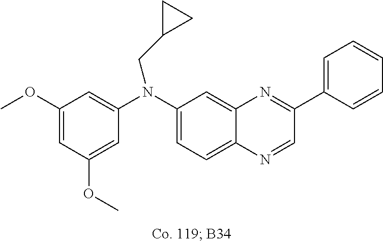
C1(OC)=CC(OC)=CC(N(C2=CC=C3C(=C2)N=C(C2=CC=CC=C2)C=N3)CC2CC2)=C1
